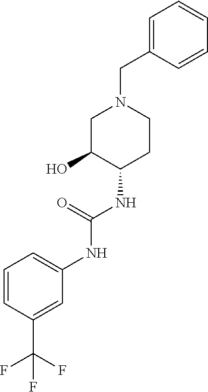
C1=C(CN2CC(O)C(NC(NC3=CC=CC(C(F)(F)F)=C3)=O)CC2)C=CC=C1
